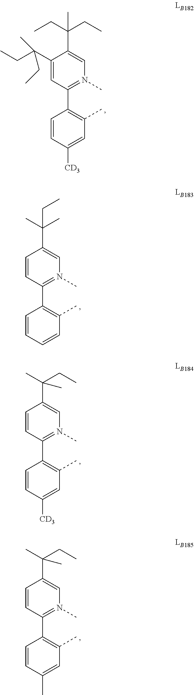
C1=CC([CD3])=CC(C)=C1C1=N(C)C=C(C(CC)(CC)C)C(C(CC)(C)CC)=C1.C1=CC=CC(C)=C1C1=N(C)C=C(C(C)(C)CC)C=C1.C1=CC([CD3])=CC(C)=C1C1=N(C)C=C(C(C)(CC)C)C=C1.C1=CC(C)=CC(C)=C1C1=N(C)C=C(C(C)(CC)C)C=C1
